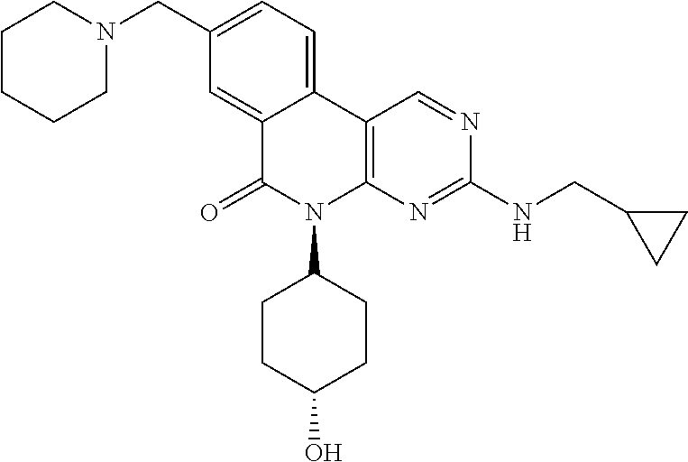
C1(CN2CCCCC2)=CC=C2C(=C1)C(=O)N(C1CCC(O)CC1)C1=C2C=NC(NCC2CC2)=N1
